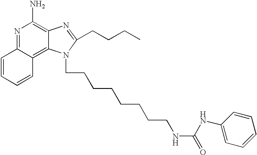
N1=C2C(=C3C(=C1N)N=C(CCCC)N3CCCCCCCCNC(=O)NC1=CC=CC=C1)C=CC=C2
